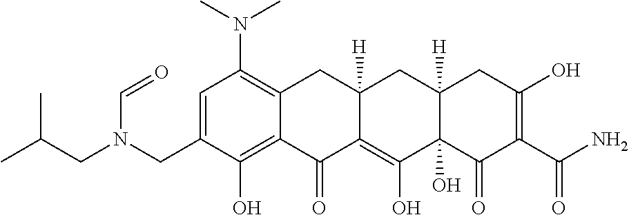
C1=C(CN(CC(C)C)C=O)C(O)=C2C(=C1N(C)C)CC1([H])C(=C(O)C3(O)C([H])(C1)CC(O)=C(C(N)=O)C3=O)C2=O
